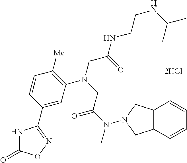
[2HCl].C1=C(C2=NOC(=O)N2)C=CC([Me])=C1N(CC(NCCNC(C)C)=O)CC(N(C)N1CC2=C(C=CC=C2)C1)=O
